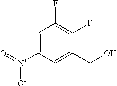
C1=C([N+](=O)[O-])C=C(CO)C(F)=C1F
